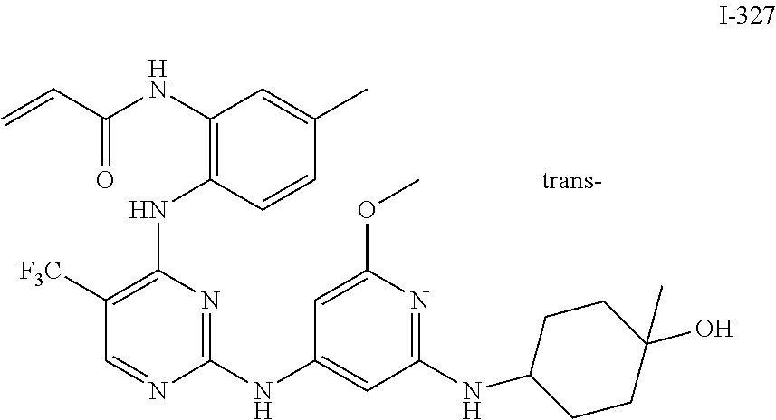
C1(NC(C=C)=O)=C(NC2=C([F3C])C=NC(NC3=CC(NC4CCC(O)(C)CC4)=NC(OC)=C3)=N2)C=CC(C)=C1
